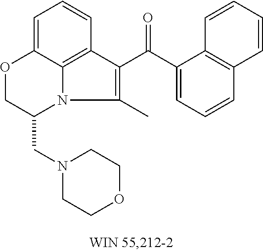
C1(C(C2=C(C)N3C4=C2C=CC=C4OCC3CN2CCOCC2)=O)=CC=CC2=C1C=CC=C2
